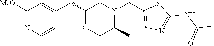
O1CC(C)N(CC2=CN=C(NC(C)=O)S2)CC1CC1=CC([MeO])=NC=C1
